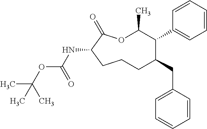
O1C(C)C(C2=CC=CC=C2)C(CC2=CC=CC=C2)CCCC(NC(OC(C)(C)C)=O)C1=O
